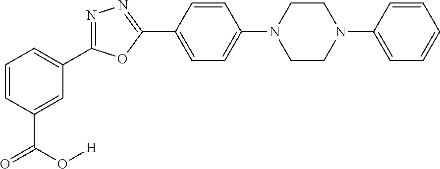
C1=CC(C(=O)O[H])=CC(C2=NN=C(C3=CC=C(N4CCN(C5=CC=CC=C5)CC4)C=C3)O2)=C1
